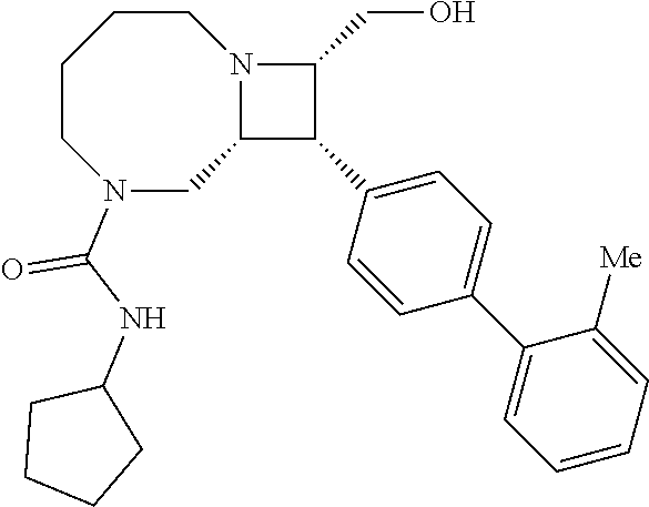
C1CN(C(NC2CCCC2)=O)CC2N(CC1)C(CO)C2C1=CC=C(C2=CC=CC=C2[Me])C=C1
